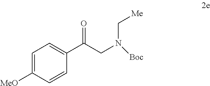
C1=C([MeO])C=CC(C(=O)CN(C[Me])[Boc])=C1
